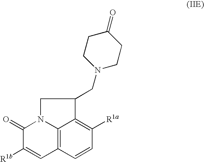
C12=C3C=CC([R1a])=C1C(CN1CCC(=O)CC1)CN2C(=O)C([R1b])=C3
